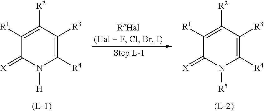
C1([R1])=C([R2])C([R3])=C([R4])N([H])C1=[X].C1([R1])=C([R2])C([R3])=C([R4])N([R5])C1=[X]
